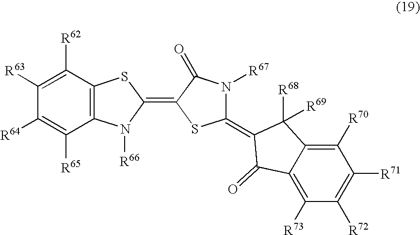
C12=C(C([R62])=C([R63])C([R64])=C1[R65])SC(=C1SC(=C3C([R68])([R69])C4=C([R70])C([R71])=C([R72])C([R73])=C4C3=O)N([R67])C1=O)N2[R66]
